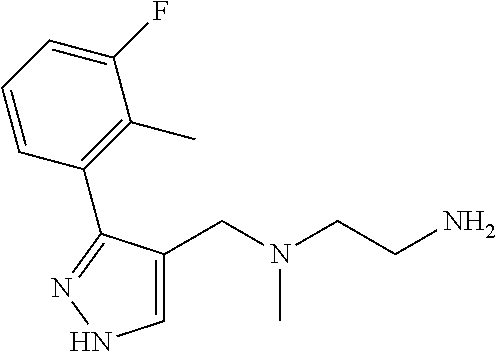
C1=C(CN(CCN)C)C(C2=C(C)C(F)=CC=C2)=NN1
